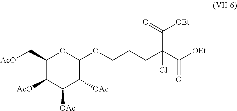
C1(C[AcO])C([AcO])C([OAc])C([OAc])C(OCCCC(C([OEt])=O)(C(=O)[OEt])Cl)O1
